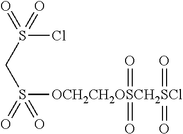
C(S(=O)(=O)Cl)S(=O)([OCH2CH2OSCH2SCl](=O)(=O)(=O)=O)=O
